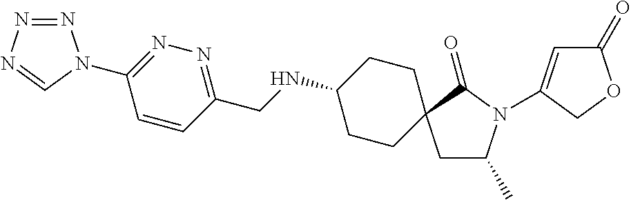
N1=C(N2N=NN=C2)C=CC(CNC2CCC3(CC2)CC(C)N(C2=CC(=O)OC2)C3=O)=N1
